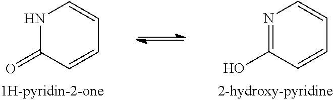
N1C(=O)C=CC=C1.N1=C(O)C=CC=C1
